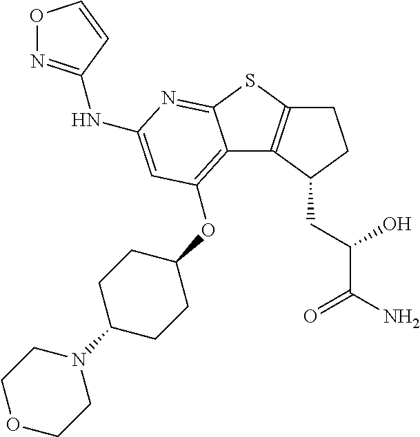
C12=C(OC3CCC(N4CCOCC4)CC3)C=C(NC3=NOC=C3)N=C1SC1=C2C(CC(C(N)=O)O)CC1
